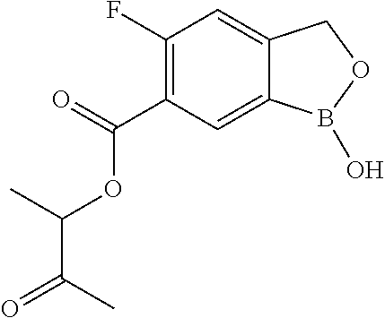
C1(C(=O)OC(C(C)=O)C)=C(F)C=C2C(=C1)B(O)OC2
